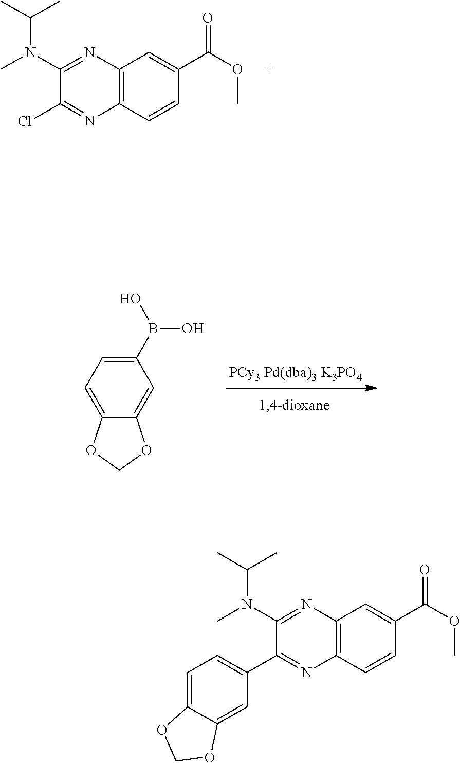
C1=C2C(=CC(C3=NC4=C(C=C(C(OC)=O)C=C4)N=C3N(C)C(C)C)=C1)OCO2.C12=C(C=CC(C(OC)=O)=C1)N=C(Cl)C(N(C)C(C)C)=N2.C1(B(O)O)=CC=C2C(=C1)OCO2
